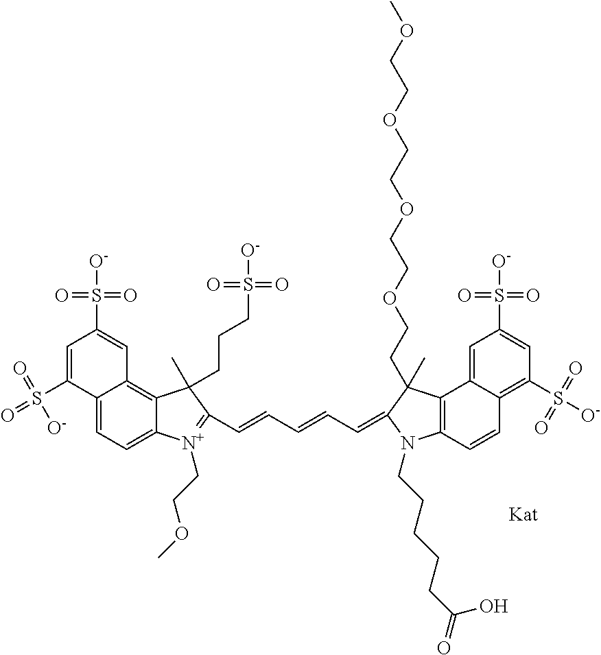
[Kat].C12=CC=C3C(=C1C=C(S(=O)(=O)[O-])C=C2S(=O)(=O)[O-])C(C)(CCCS(=O)(=O)[O-])C(C=CC=CC=C1N(CCCCCC(=O)O)C2=C(C4=CC(S(=O)(=O)[O-])=CC(S([O-])(=O)=O)=C4C=C2)C1(C)CCOCCOCCOCCOC)=[N+]3CCOC
